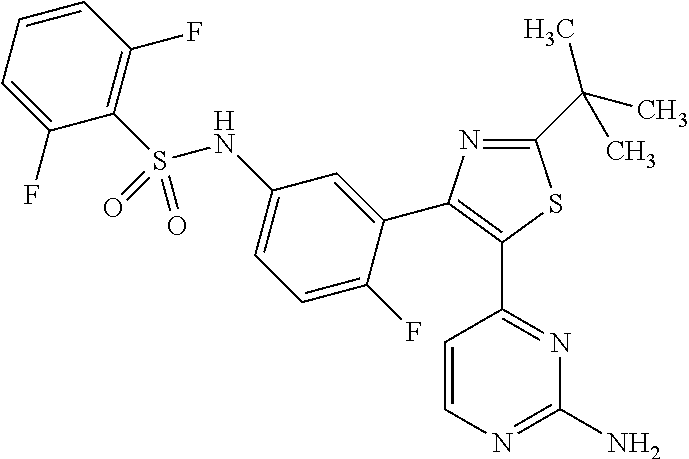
C1=CN=C(N)N=C1C1=C(C2=CC(NS(C3=C(F)C=CC=C3F)(=O)=O)=CC=C2F)N=C(C(C)(C)C)S1
